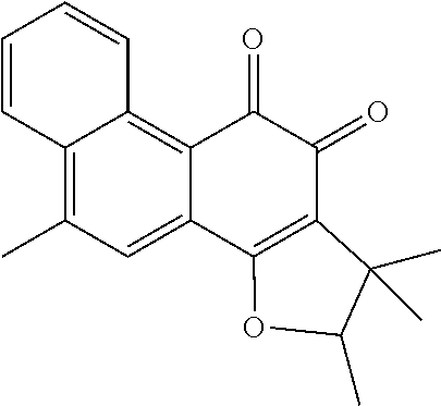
C12=C(C)C=C3C(=C1C=CC=C2)C(=O)C(=O)C1=C3OC(C)C1(C)C
